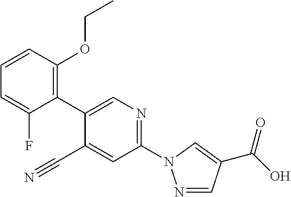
C1=C(F)C(C2=CN=C(N3N=CC(C(=O)O)=C3)C=C2C#N)=C(OCC)C=C1
